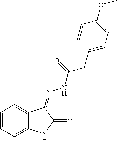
C1=CC=C2C(=C1)C(=NNC(CC1=CC=C(OC)C=C1)=O)C(=O)N2
